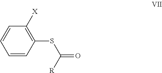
C1=CC(SC([R])=O)=C([X])C=C1
